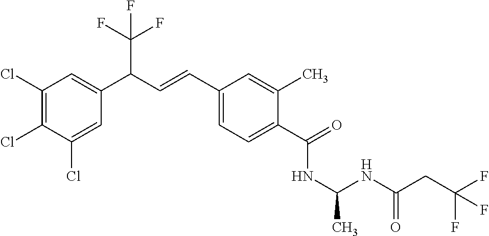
C1(Cl)=C(Cl)C(Cl)=CC(C(C=CC2=CC=C(C(=O)NC(NC(CC(F)(F)F)=O)C)C(C)=C2)C(F)(F)F)=C1
